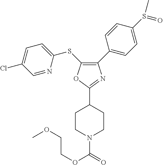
C1(C2=CC=C(S(=O)C)C=C2)=C(SC2=CC=C(Cl)C=N2)OC(C2CCN(C(OCCOC)=O)CC2)=N1
